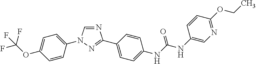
C1=CC(N2C=NC(C3=CC=C(NC(NC4=CN=C(OCC)C=C4)=O)C=C3)=N2)=CC=C1OC(F)(F)F
